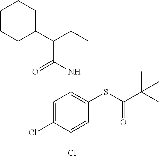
C1=C(Cl)C(Cl)=CC(SC(C(C)(C)C)=O)=C1NC(C(C(C)C)C1CCCCC1)=O
